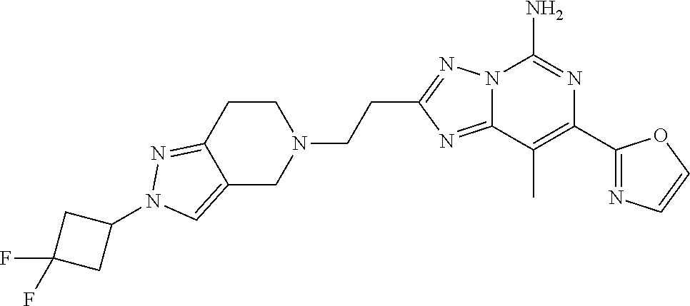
C12=NC(CCN3CCC4=NN(C5CC(F)(F)C5)C=C4C3)=NN1C(N)=NC(C1=NC=CO1)=C2C
